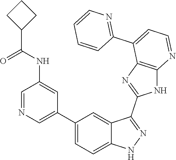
C1=NC=C(C2=CC=C3C(=C2)C(C2=NC4=C(N2)N=CC=C4C2=NC=CC=C2)=NN3)C=C1NC(=O)C1CCC1
